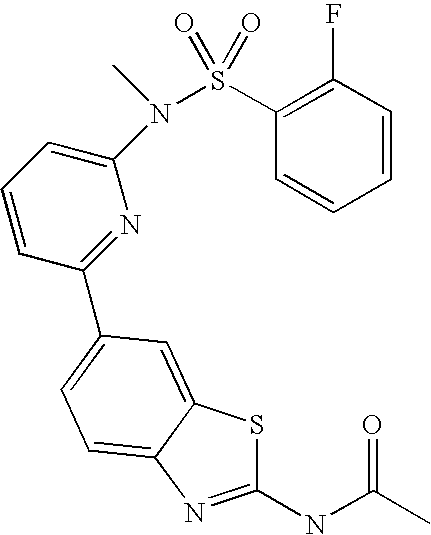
C1(NC(C)=O)=NC2=CC=C(C3=NC(N(S(C4=C(F)C=CC=C4)(=O)=O)C)=CC=C3)C=C2S1
